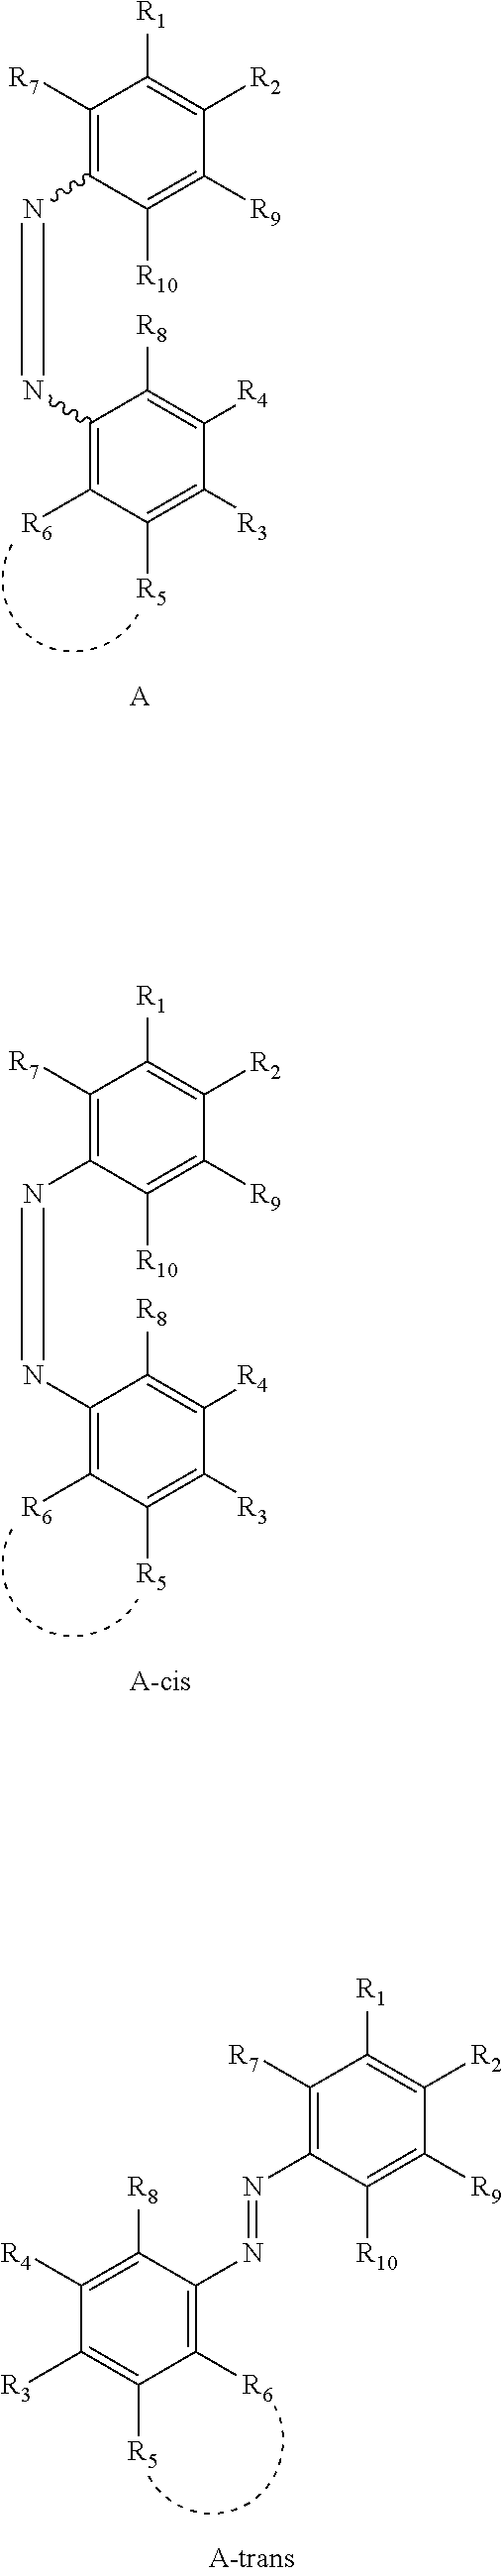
C1(N=NC2=C([R6])C([R5])=C([R3])C([R4])=C2[R8])=C([R7])C([R1])=C([R2])C([R9])=C1[R10].[A].C1(N=NC2=C([R6])C([R5])=C([R3])C([R4])=C2[R8])=C([R7])C([R1])=C([R2])C([R9])=C1[R10].[A-cis].C1(N=NC2=C([R6])C([R5])=C([R3])C([R4])=C2[R8])=C([R7])C([R1])=C([R2])C([R9])=C1[R10]
